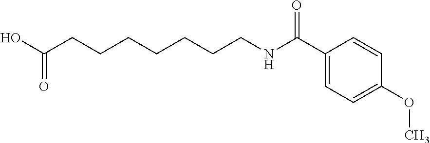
C1(C(NCCCCCCCC(O)=O)=O)=CC=C(OC)C=C1
